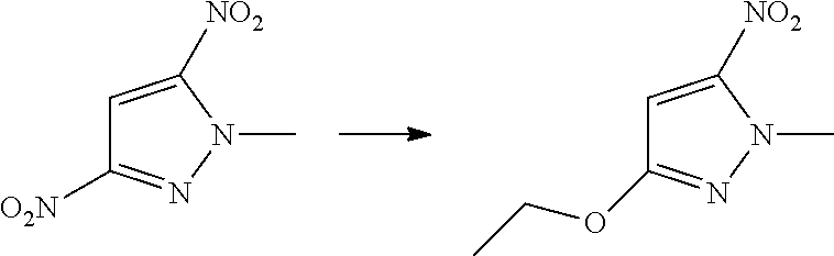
C1=C([NO2])N(C)N=C1[O2N].C1=C([NO2])N(C)N=C1OCC
